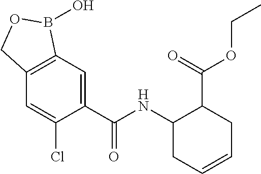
C1=C(C(NC2C(C(OCC)=O)CC=CC2)=O)C(Cl)=CC2=C1B(O)OC2
